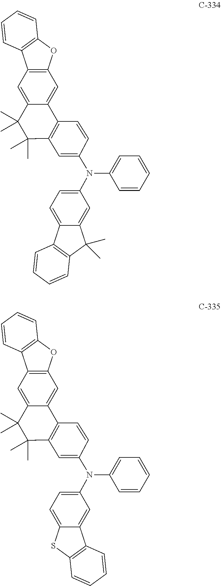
C1(N(C2=CC=C3C(=C2)C(C)(C)C2=C3C=CC=C2)C2=CC=CC=C2)=CC2=C(C=C1)C1=CC3=C(C=C1C(C)(C)C2(C)C)C1=C(O3)C=CC=C1.C1(N(C2=CC=C3C(=C2)C2=C(S3)C=CC=C2)C2=CC=CC=C2)=CC2=C(C=C1)C1=CC3=C(C=C1C(C)(C)C2(C)C)C1=C(O3)C=CC=C1
